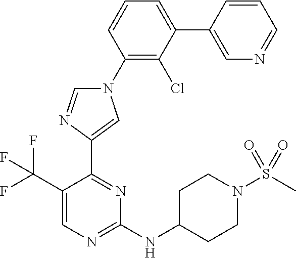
C1(N2C=NC(C3=NC(NC4CCN(S(=O)(=O)C)CC4)=NC=C3C(F)(F)F)=C2)=C(Cl)C(C2=CN=CC=C2)=CC=C1
